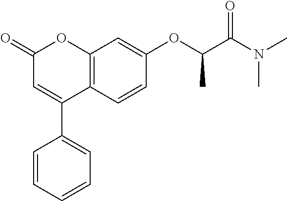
C12=C(C=CC(OC(C(N(C)C)=O)C)=C1)C(C1=CC=CC=C1)=CC(=O)O2
